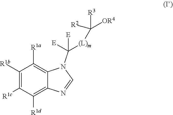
C1([R1b])=C([R1c])C([R1d])=C2C(=C1[R1a])N(C([E])([E])[(L)m]C([R3])([OR4])[R2])C=N2
